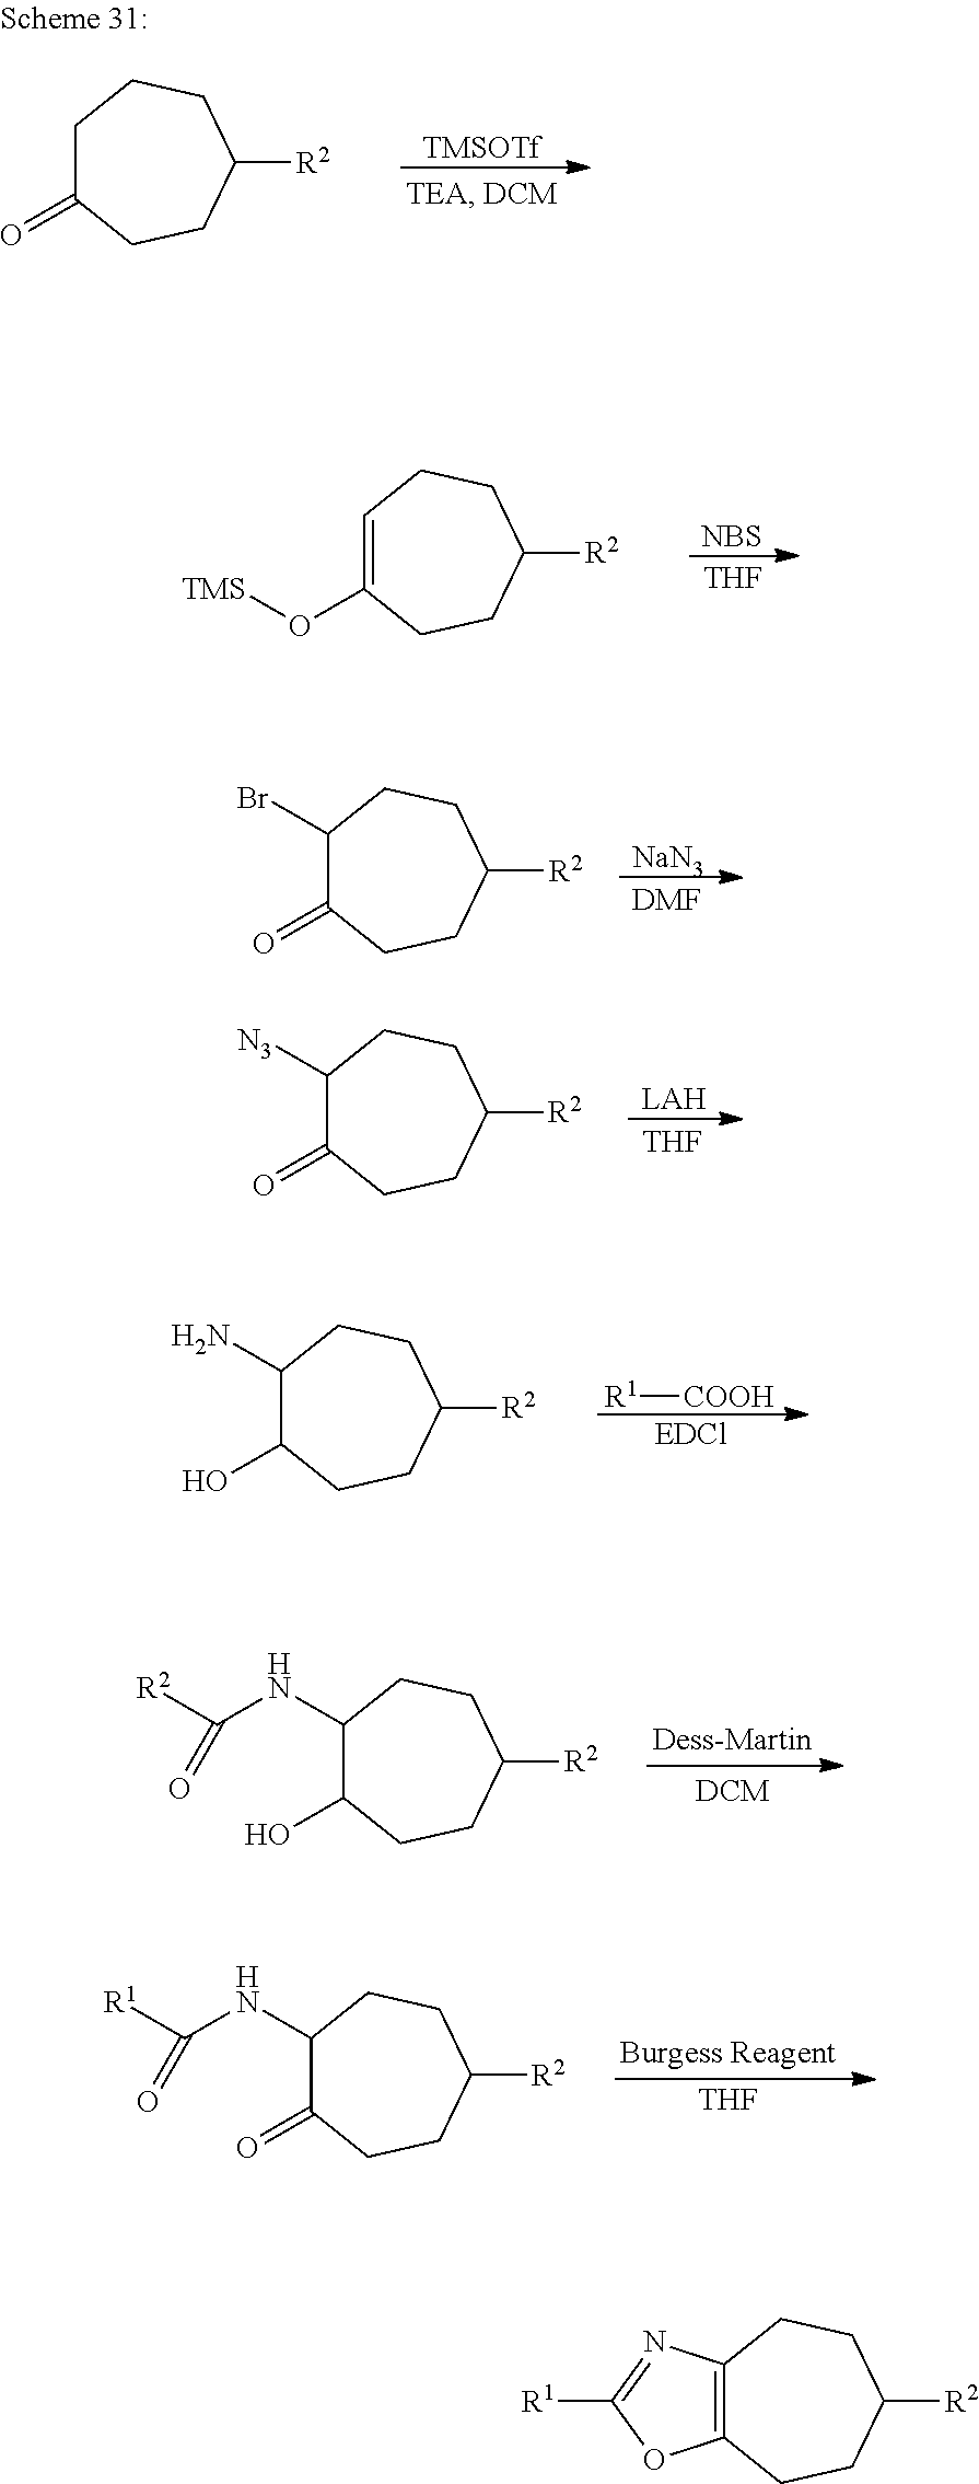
[NBS].[THF].C1=C(O[TMS])CCC([R2])CC1.[NaN3].[DMF].C1(Br)C(=O)CCC([R2])CC1.[LAH].[THF].C1([N3])C(=O)CCC([R2])CC1.[EDCl].[R1][COOH].C1(N)C(O)CCC([R2])CC1.C1(NC([R2])=O)C(O)CCC([R2])CC1.C1(NC([R1])=O)C(=O)CCC([R2])CC1.[THF].[TMSOTf].C1C(=O)CCC([R2])CC1.C12=C(CCC([R2])CC1)OC([R1])=N2
